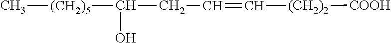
[(CH2)5](C(CC=C[(CH2)2][COOH])O)C
